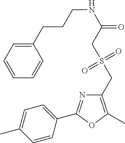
C1=C(C)C=CC(C2=NC(CS(CC(NCCCC3=CC=CC=C3)=O)(=O)=O)=C(C)O2)=C1
